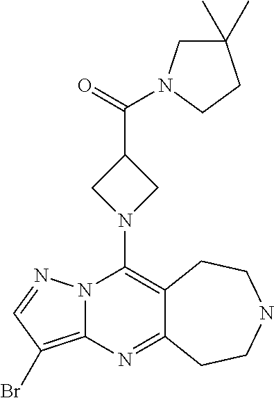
N12C(=C(Br)C=N1)N=C1C(=C2N2CC(C(=O)N3CC(C)(C)CC3)C2)CCNCC1
